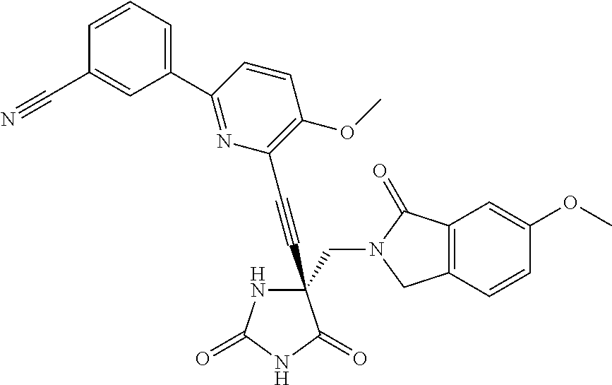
N1C(=O)NC(=O)C1(C#CC1=C(OC)C=CC(C2=CC=CC(C#N)=C2)=N1)CN1C(=O)C2=C(C1)C=CC(OC)=C2
